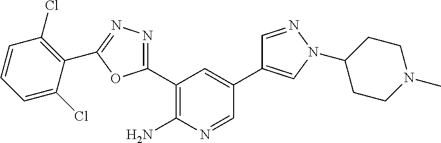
C1(C2=NN=C(C3=C(Cl)C=CC=C3Cl)O2)=C(N)N=CC(C2=CN(C3CCN(C)CC3)N=C2)=C1
